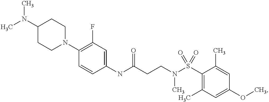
C1(NC(CCN(S(C2=C(C)C=C(OC)C=C2C)(=O)=O)C)=O)=CC(F)=C(N2CCC(N(C)C)CC2)C=C1
